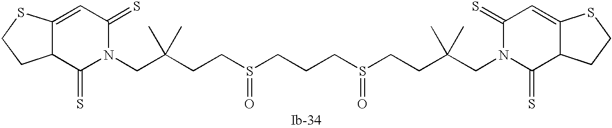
C(C(CCS(CCCS(CCC(CN1C(=S)C2C(=CC1=S)SCC2)(C)C)=O)=O)(C)C)N1C(=S)C=C2C(C1=S)CCS2
